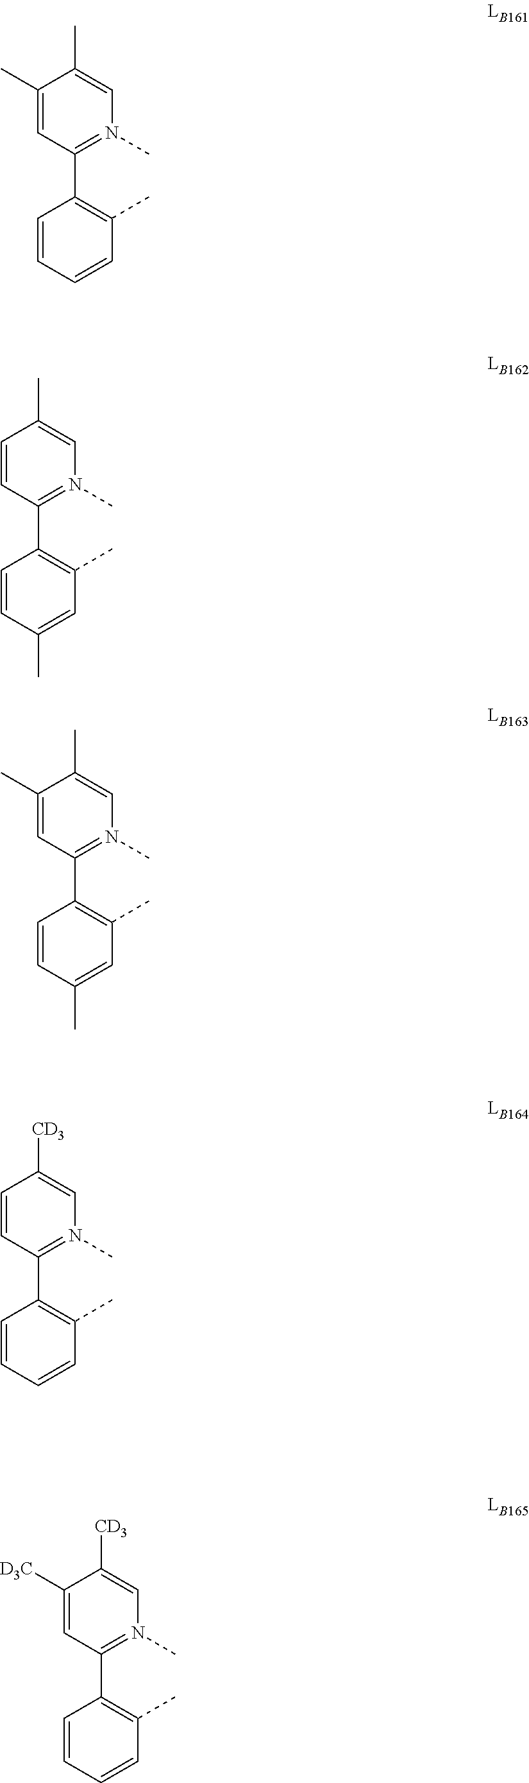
C1(C2=C(C)C=CC=C2)=N(C)C=C([CD3])C=C1.C1(C2=C(C)C=C(C)C=C2)=N(C)C=C(C)C(C)=C1.C1(C2=C(C)C=CC=C2)=N(C)C=C([CD3])C([D3C])=C1.C1(C2=C(C)C=CC=C2)=N(C)C=C(C)C(C)=C1.C1(C2=C(C)C=C(C)C=C2)=N(C)C=C(C)C=C1
